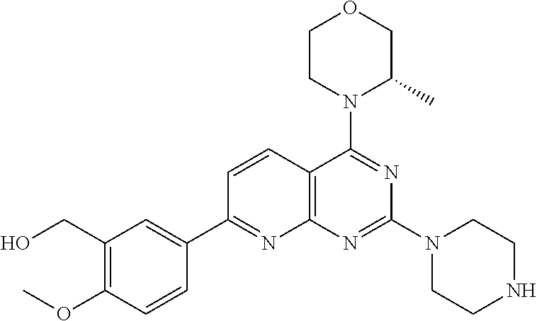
C1=CC2=C(N=C1C1=CC(CO)=C(OC)C=C1)N=C(N1CCNCC1)N=C2N1C(C)COCC1
